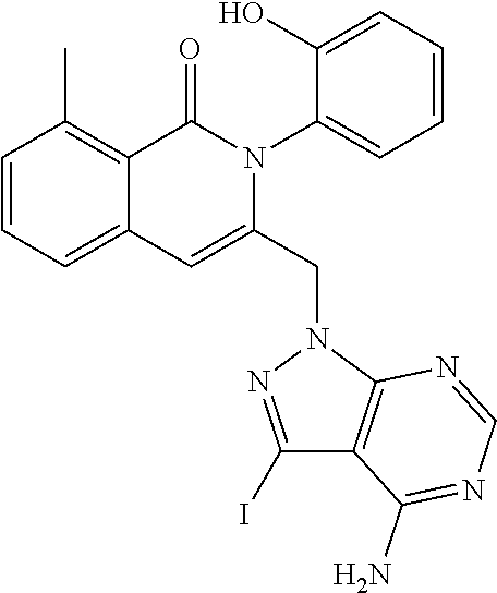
C1=CC=C2C(=C1C)C(=O)N(C1=CC=CC=C1O)C(CN1C3=C(C(N)=NC=N3)C(I)=N1)=C2
